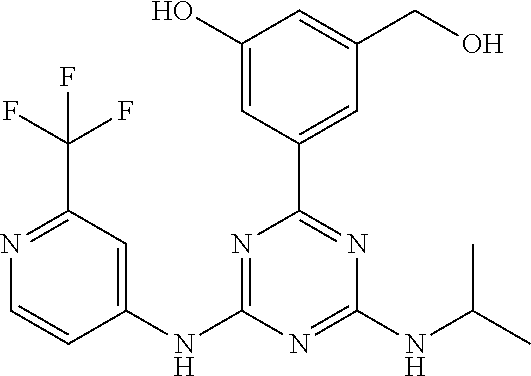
C1(O)=CC(C2=NC(NC(C)C)=NC(NC3=CC(C(F)(F)F)=NC=C3)=N2)=CC(CO)=C1
